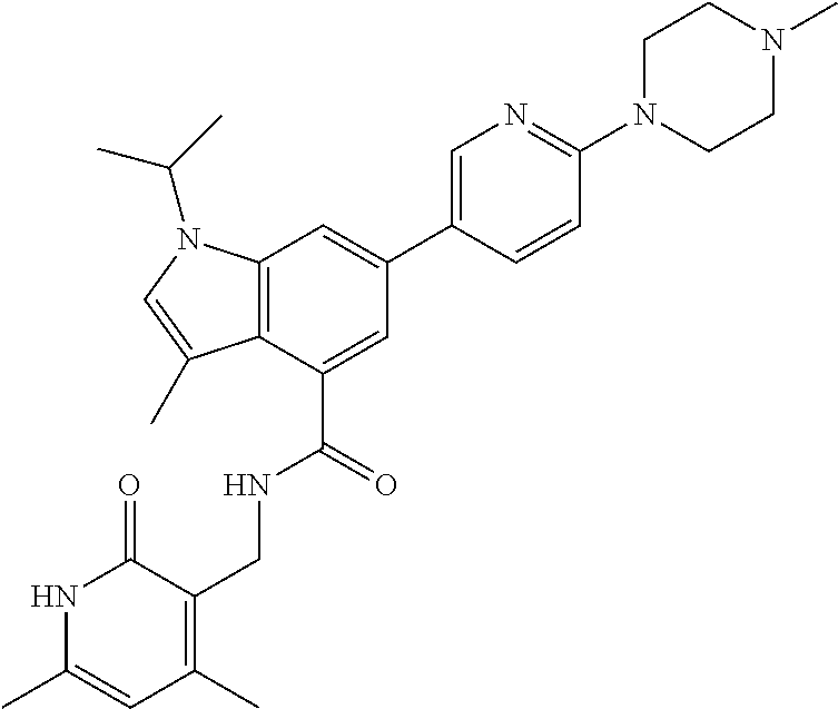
C12=C(C(C(=O)NCC3=C(C)C=C(C)NC3=O)=CC(C3=CN=C(N4CCN(C)CC4)C=C3)=C1)C(C)=CN2C(C)C
